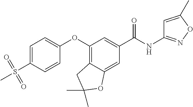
C1=C(S(C)(=O)=O)C=CC(OC2=C3C(=CC(C(NC4=NOC(C)=C4)=O)=C2)OC(C)(C)C3)=C1
